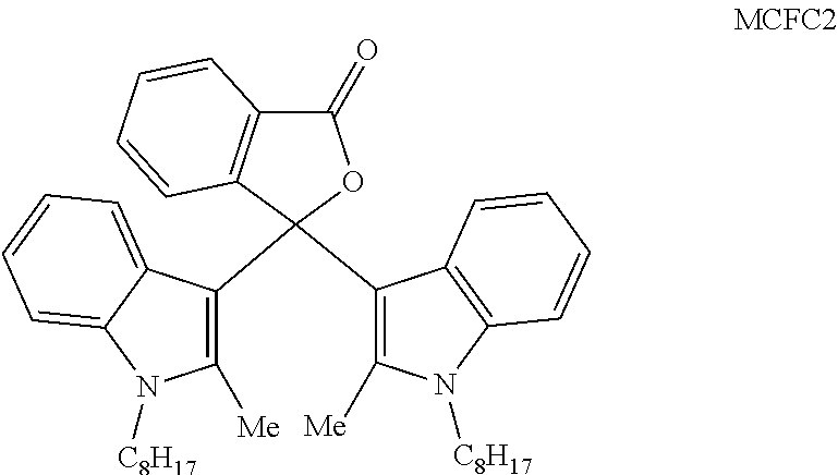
C1([Me])=C(C2(C3=C([Me])N([C8H17])C4=C3C=CC=C4)C3=C(C(=O)O2)C=CC=C3)C2=CC=CC=C2N1[C8H17]
